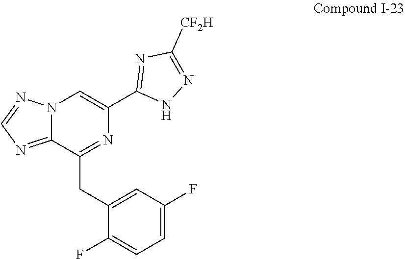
C1=C(F)C=C(CC2=NC(C3=NC([CF2H])=NN3)=CN3C2=NC=N3)C(F)=C1
